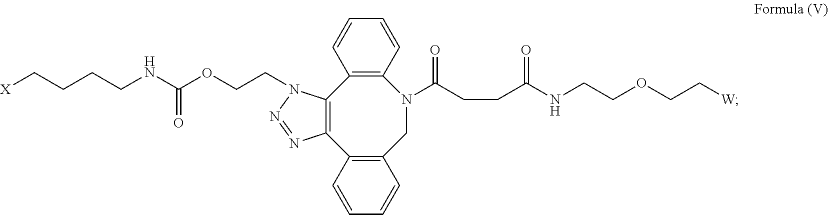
C1=CC2=C(C=C1)N(C(CCC(NCCOCC[W])=O)=O)CC1=C(C3=C2N(CCOC(NCCCC[X])=O)N=N3)C=CC=C1
